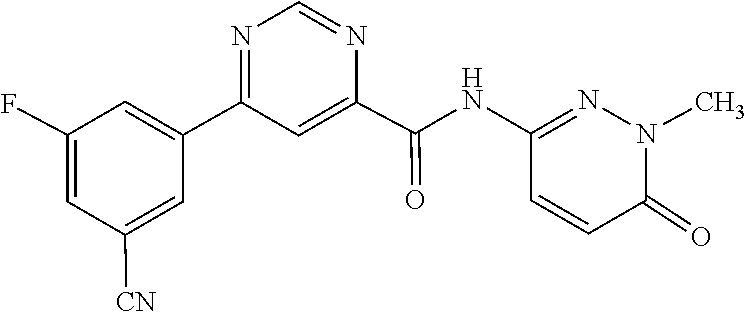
C1(C2=CC(F)=CC([CN])=C2)=NC=NC(C(NC2=NN(C)C(=O)C=C2)=O)=C1
